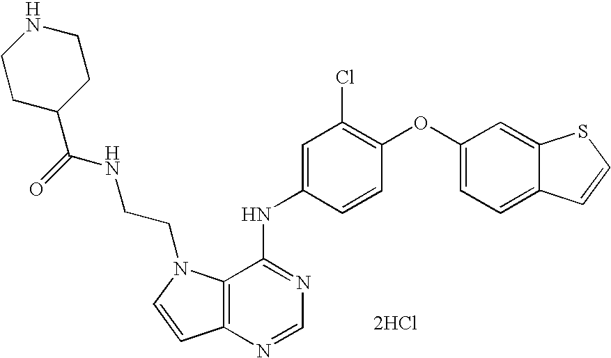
C1=C(NC2=NC=NC3=C2N(CCNC(=O)C2CCNCC2)C=C3)C=CC(OC2=CC=C3C(=C2)SC=C3)=C1Cl.[2HCl]
